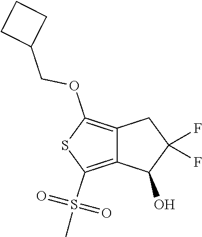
C12=C(OCC3CCC3)SC(S(C)(=O)=O)=C1C(O)C(F)(F)C2
